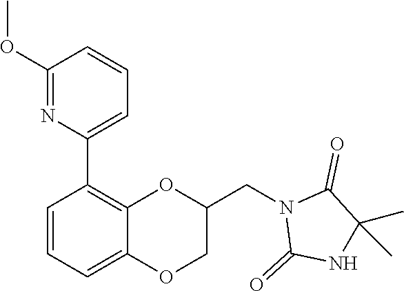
C1(=O)C(C)(C)NC(=O)N1CC1OC2=C(C3=CC=CC(OC)=N3)C=CC=C2OC1
